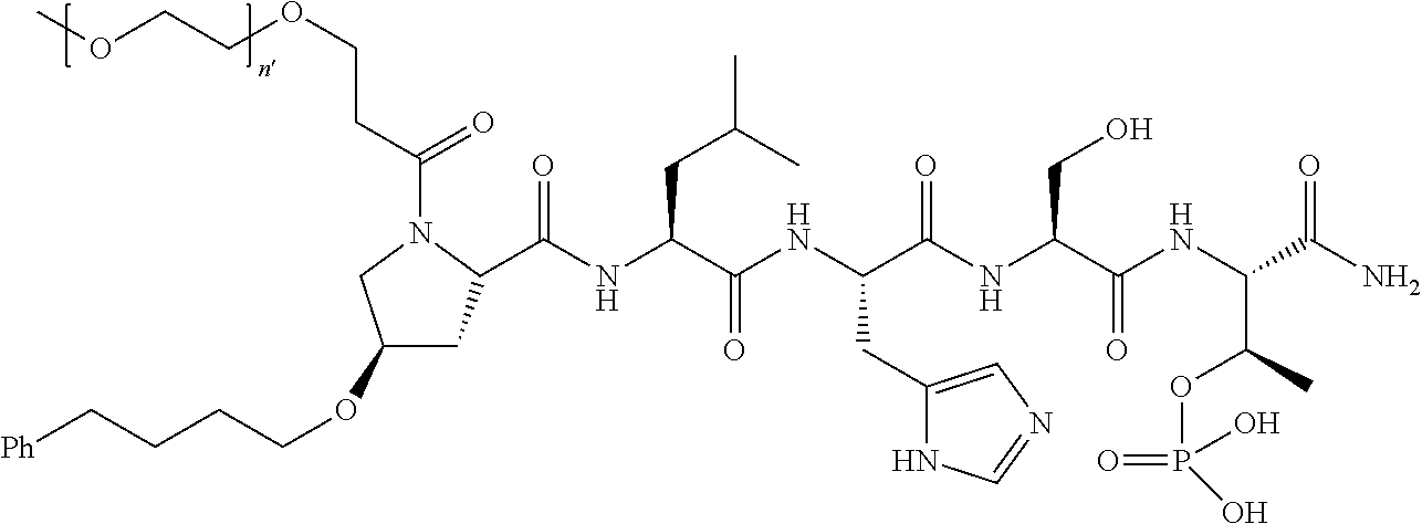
C(NC(C(NC(C(NC(C(NC(C(N)=O)C(OP(=O)(O)O)C)=O)CO)=O)CC1=CN=CN1)=O)CC(C)C)(=O)C1CC(OCCCC[Ph])CN1C(CCOCCOC)=O
